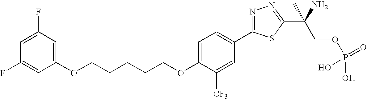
C(OC1=CC=C(C2=NN=C(C(COP(O)(=O)O)(N)C)S2)C=C1[CF3])CCCCOC1=CC(F)=CC(F)=C1
